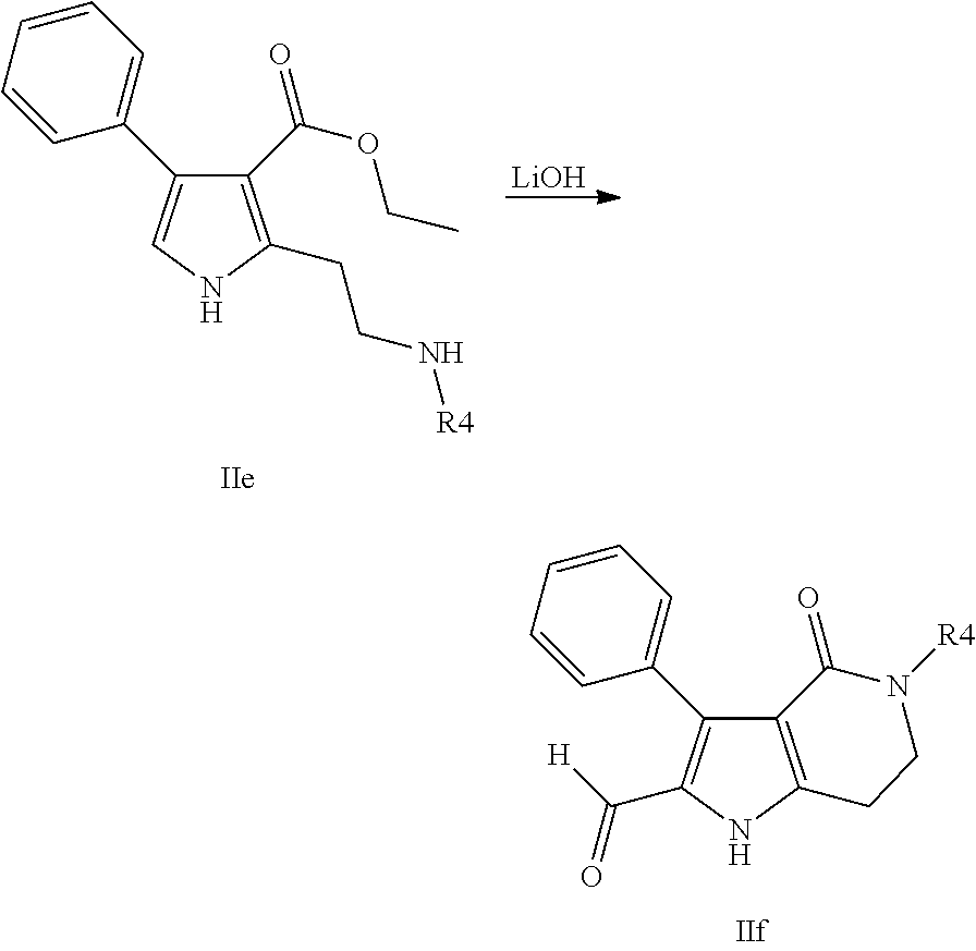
C12=C(NC(C([H])=O)=C1C1=CC=CC=C1)CCN([R4])C2=O.C1(C(OCC)=O)=C(CCN[R4])NC=C1C1=CC=CC=C1.[LiOH]
